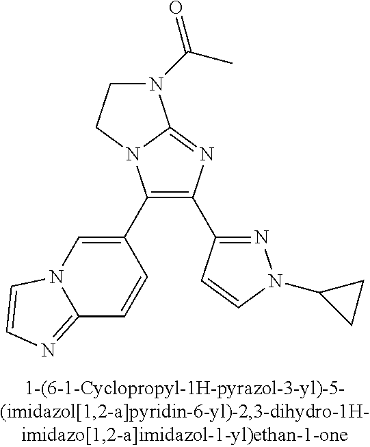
C1(C2=CN3C(=NC=C3)C=C2)=C(C2=NN(C3CC3)C=C2)N=C2N1CCN2C(C)=O
